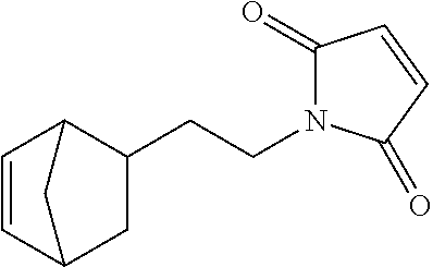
C1(CCN2C(=O)C=CC2=O)C2C=CC(C1)C2
